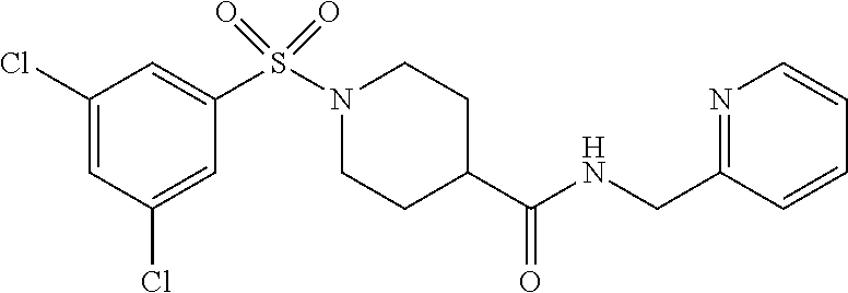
C1(Cl)=CC(Cl)=CC(S(N2CCC(C(NCC3=NC=CC=C3)=O)CC2)(=O)=O)=C1
